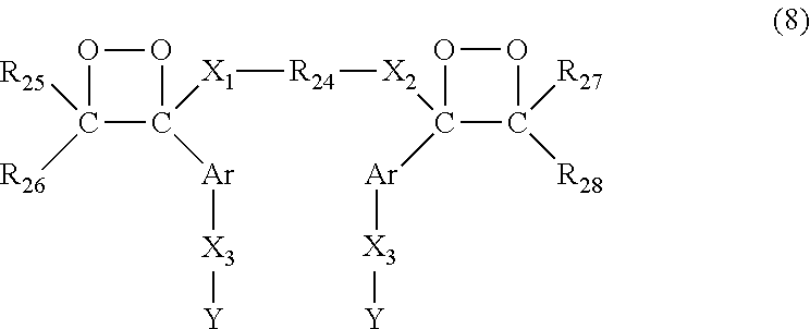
[X1]([R24][X2]C1([Ar][X3][Y])C([R28])([R27])OO1)C1([Ar][X3][Y])OOC1([R25])[R26]
